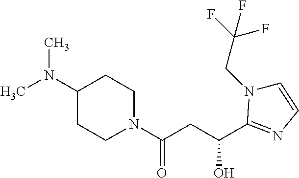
N1(C(CC(O)C2=NC=CN2CC(F)(F)F)=O)CCC(N(C)C)CC1
